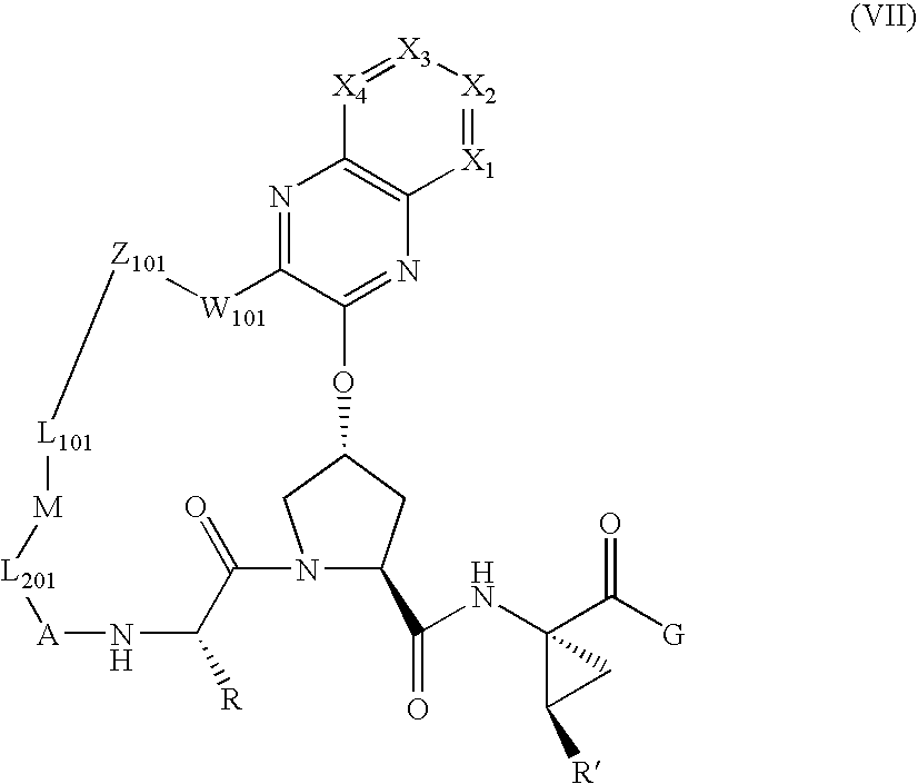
N1=C2C(=NC3=C1[X4]=[X3][X2]=[X1]3)OC1CN(C(C(=O)NC3(C([G])=O)C([R])C3)C1)C(=O)C([R])N[A][L201][M][L101][Z101][W101]2
